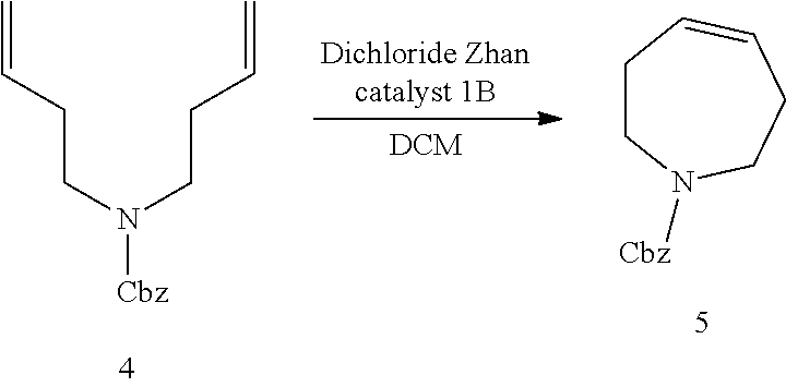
C(CN(CCC=C)[Cbz])C=C.C1CN([Cbz])CCC=C1
